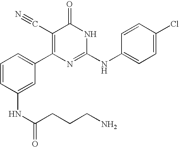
C1(NC(CCCN)=O)=CC(C2=C(C#N)C(=O)NC(NC3=CC=C(Cl)C=C3)=N2)=CC=C1
